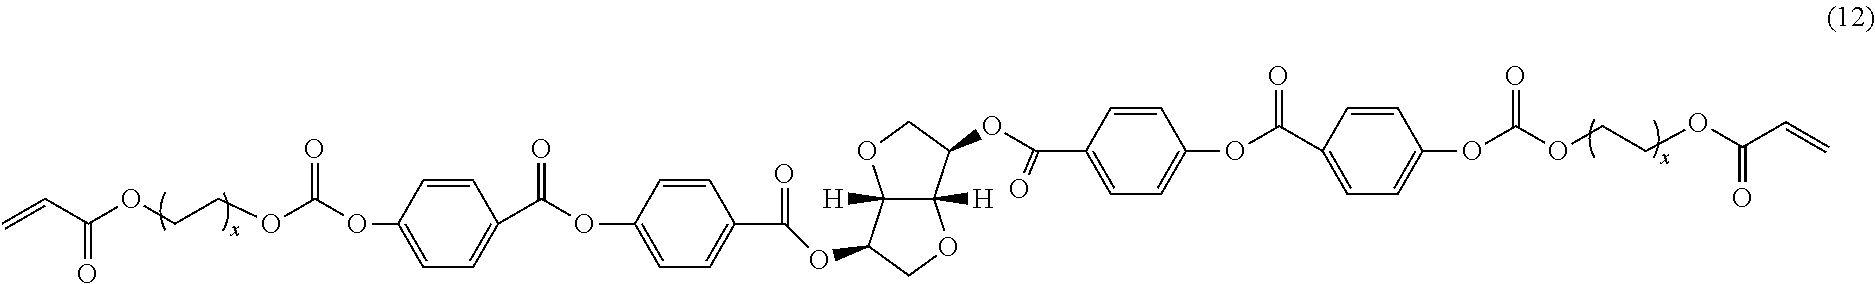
C1=CC(OC(OCCOC(C=C)=O)=O)=CC=C1C(OC1=CC=C(C(=O)OC2C3([H])C([H])(OC2)C(OC(C2=CC=C(OC(C4=CC=C(OC(OCCOC(C=C)=O)=O)C=C4)=O)C=C2)=O)CO3)C=C1)=O
